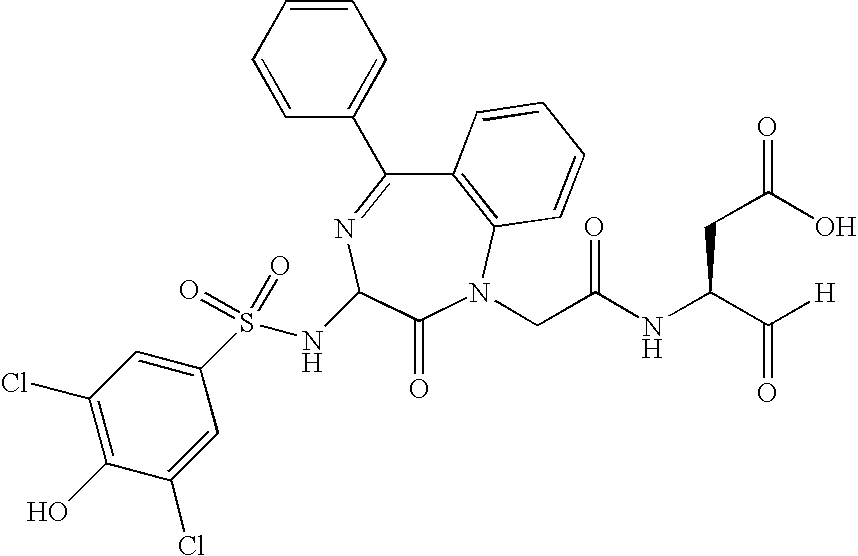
N(C1N=C(C2=CC=CC=C2)C2=C(N(CC(NC(C([H])=O)CC(=O)O)=O)C1=O)C=CC=C2)S(=O)(C1=CC(Cl)=C(O)C(Cl)=C1)=O
